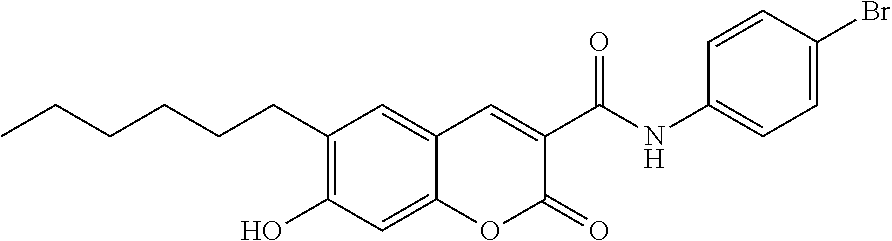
C1(CCCCCC)=C(O)C=C2C(=C1)C=C(C(=O)NC1=CC=C(Br)C=C1)C(=O)O2
